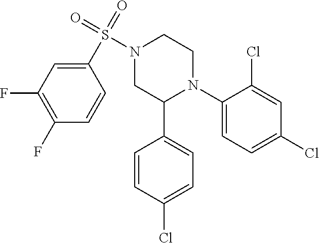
C1(N2CCN(S(=O)(=O)C3=CC(F)=C(F)C=C3)CC2C2=CC=C(Cl)C=C2)=CC=C(Cl)C=C1Cl
